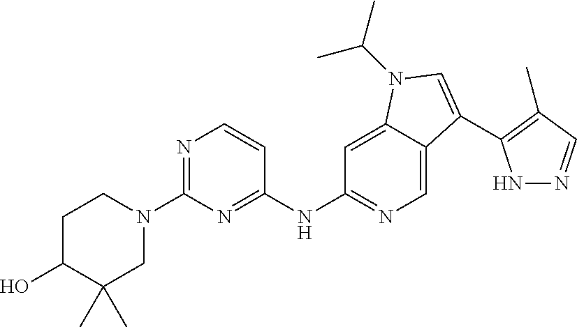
N1=C(N2CC(C)(C)C(O)CC2)N=C(NC2=NC=C3C(=C2)N(C(C)C)C=C3C2=C(C)C=NN2)C=C1
